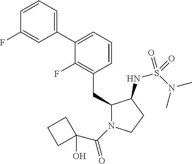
C1(CC2N(C(=O)C3(O)CCC3)CCC2NS(N(C)C)(=O)=O)=C(F)C(C2=CC=CC(F)=C2)=CC=C1
